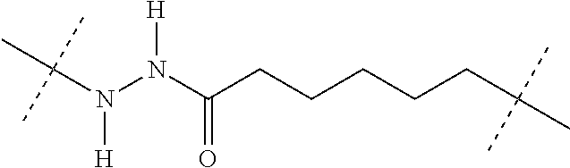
C(N(N(C(CCCCCC(C)(C)C)=O)[H])[H])(C)(C)C
